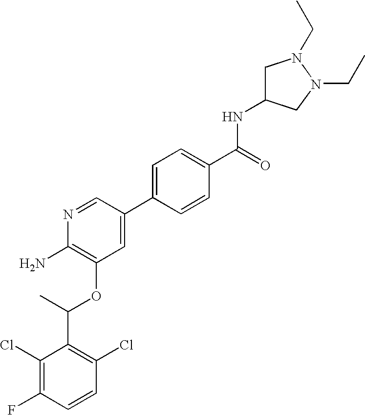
C1(Cl)=C(F)C=CC(Cl)=C1C(C)OC1=C(N)N=CC(C2=CC=C(C(=O)NC3CN(CC)N(CC)C3)C=C2)=C1
